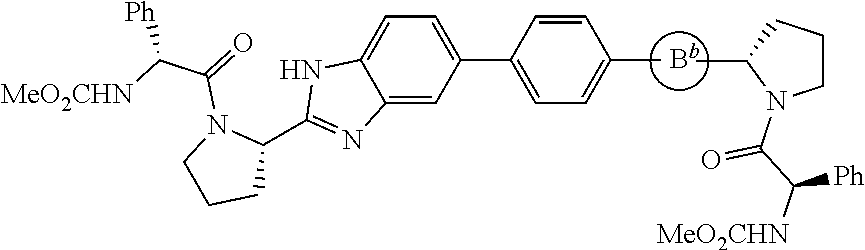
[Bb].C1(C)N(C(C([MeO2CHN])[Ph])=O)CCC1.C12=CC(C3=CC=C(C)C=C3)=CC=C1NC(C1N(C(=O)C([MeO2CHN])[Ph])CCC1)=N2
